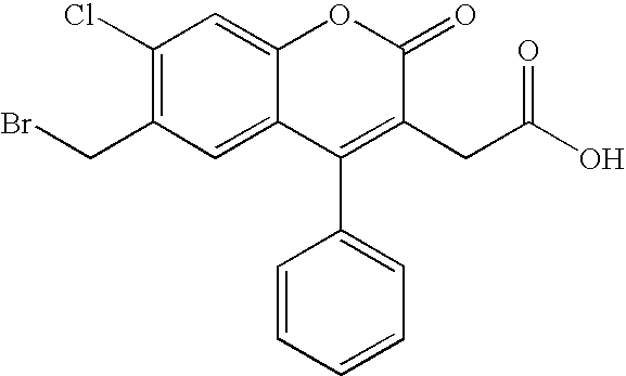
C1(Cl)=C(CBr)C=C2C(=C1)OC(=O)C(CC(O)=O)=C2C1=CC=CC=C1
